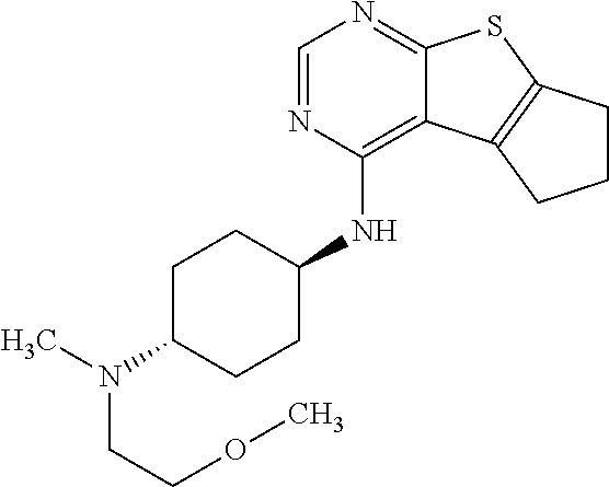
C1=NC(NC2CCC(N(CCOC)C)CC2)=C2C(=N1)SC1=C2CCC1
